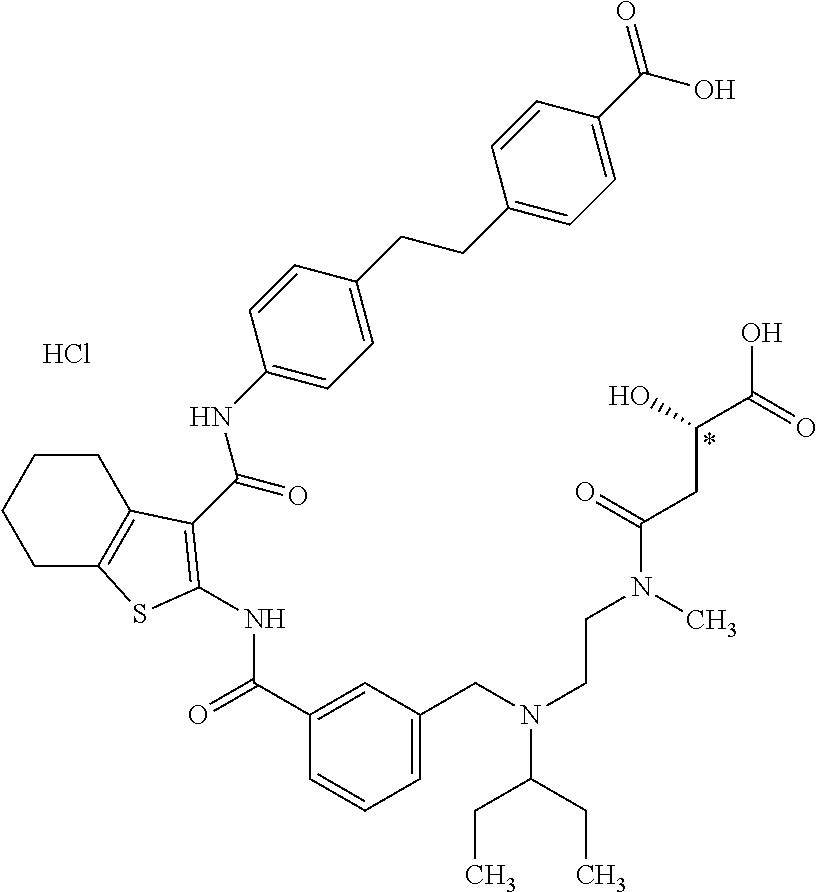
C1(C(=O)NC2=C(C(=O)NC3=CC=C(CCC4=CC=C(C(=O)O)C=C4)C=C3)C3=C(CCCC3)S2)=CC(CN(CCN(C(CC(C(=O)O)O)=O)C)C(CC)CC)=CC=C1.Cl.*
